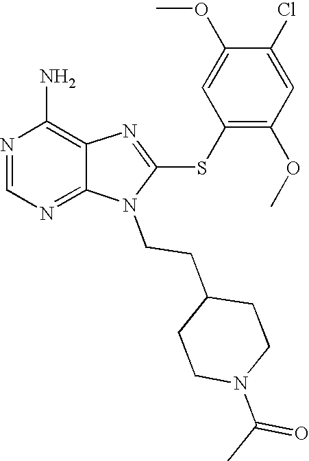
N1=CN=C2C(=C1N)N=C(SC1=C(OC)C=C(Cl)C(OC)=C1)N2CCC1CCN(C(=O)C)CC1
